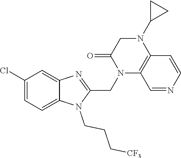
C1(Cl)=CC=C2C(=C1)N=C(CN1C3=C(N(C4CC4)CC1=O)C=CN=C3)N2CCC[CF3]
